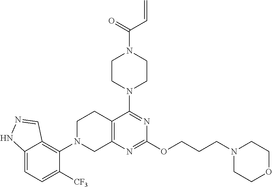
C1N(C2=C3C(=CC=C2[CF3])NN=C3)CC2=C(C1)C(N1CCN(C(C=C)=O)CC1)=NC(OCCCN1CCOCC1)=N2
